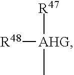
[R48][AHG](C)[R47]
